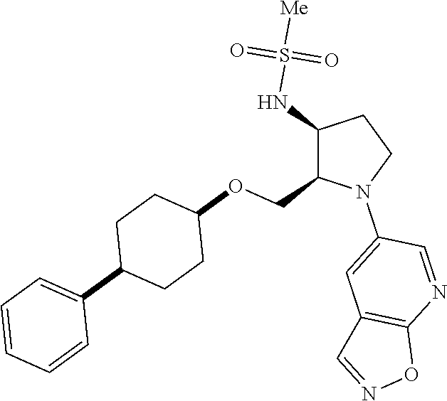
C1(NS([Me])(=O)=O)C(COC2CCC(C3=CC=CC=C3)CC2)N(C2=CC3=C(N=C2)ON=C3)CC1
